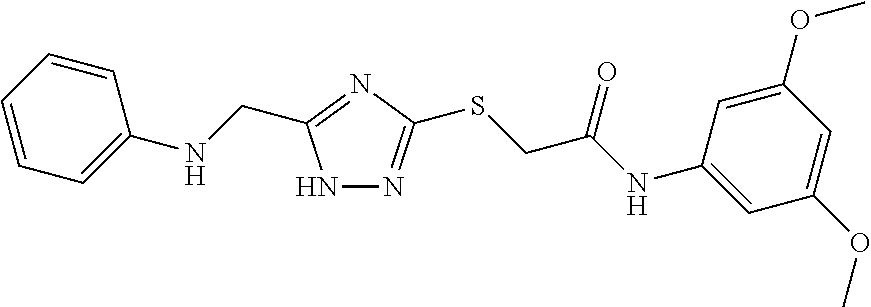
N1N=C(SCC(NC2=CC(OC)=CC(OC)=C2)=O)N=C1CNC1=CC=CC=C1
